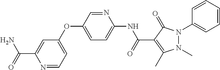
C1(OC2=CC=C(NC(C3=C(C)N(C)N(C4=CC=CC=C4)C3=O)=O)N=C2)=CC=NC(C(N)=O)=C1
